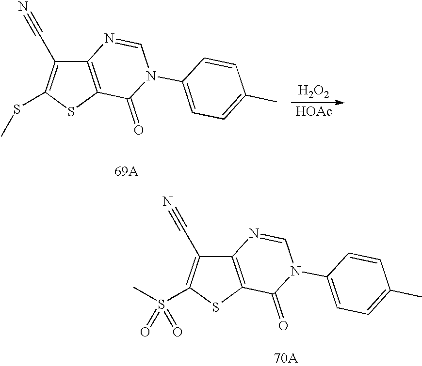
C12=C(SC(S(C)(=O)=O)=C1C#N)C(=O)N(C1=CC=C(C)C=C1)C=N2.[H2O2].[HOAc].C12=C(SC(SC)=C1C#N)C(=O)N(C1=CC=C(C)C=C1)C=N2
